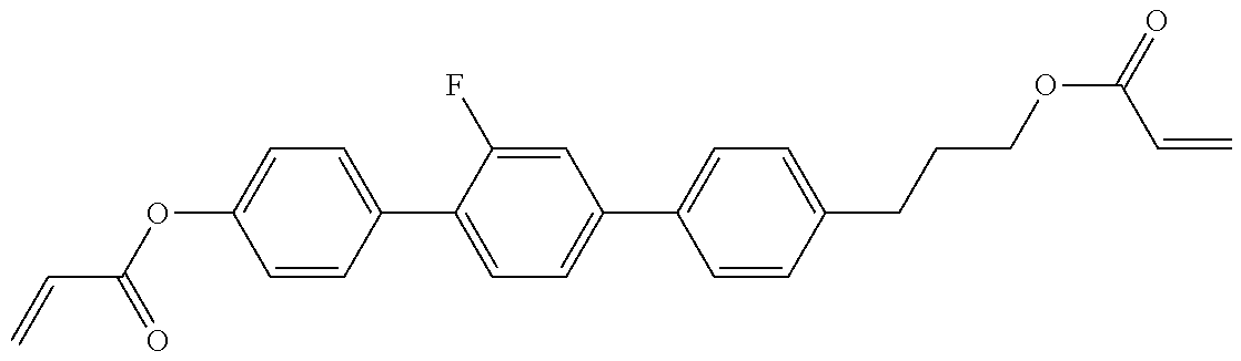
C(=C)C(=O)OC1=CC=C(C2=CC=C(C3=CC=C(CCCOC(=O)C=C)C=C3)C=C2F)C=C1
